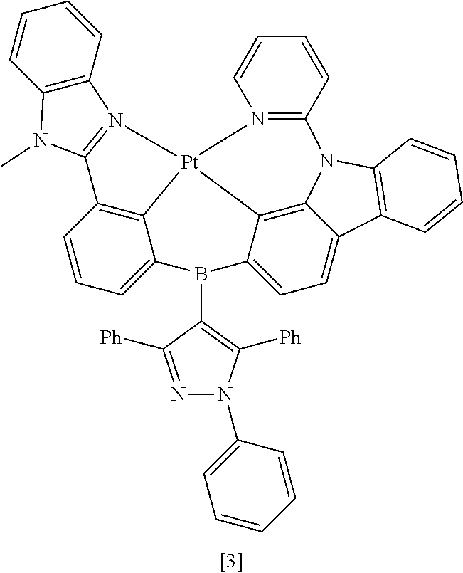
B1(C2=C([Ph])N(C3=CC=CC=C3)N=C2[Ph])C2=CC=C3C4=C2[Pt]2(N5=C(N4C4=C3C=CC=C4)C=CC=C5)C3=C(C=CC=C13)C1=N2C2=C(N1C)C=CC=C2
